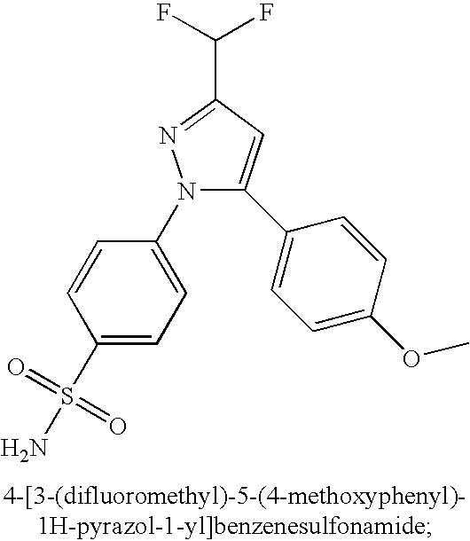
C1(S(N)(=O)=O)=CC=C(N2C(C3=CC=C(OC)C=C3)=CC(C(F)F)=N2)C=C1
